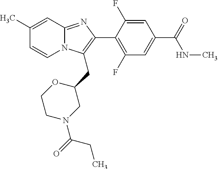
C1(C)=CC2=NC(C3=C(F)C=C(C(=O)NC)C=C3F)=C(CC3OCCN(C(=O)CC)C3)N2C=C1
